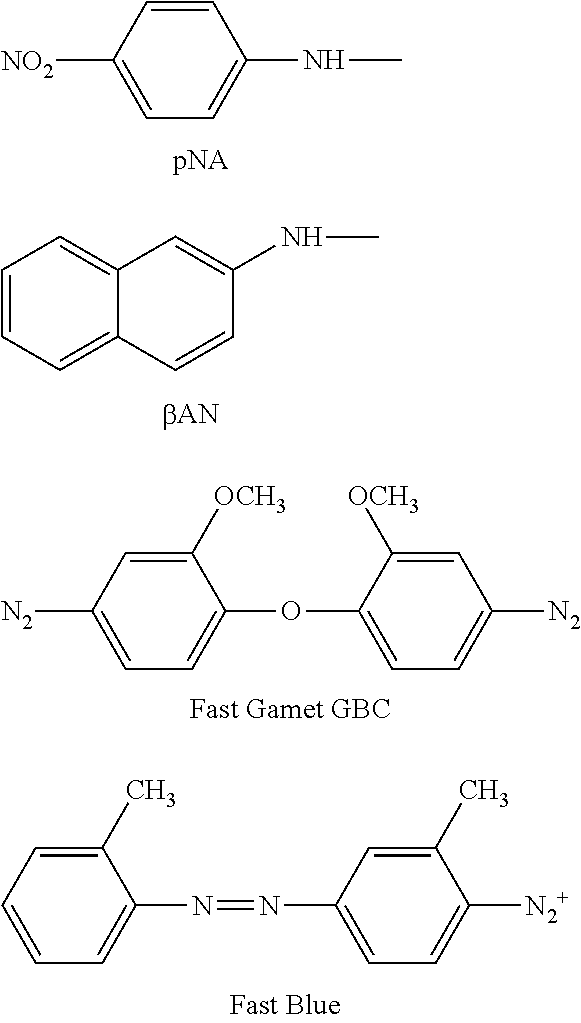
C1=CC([NO2])=CC=C1NC.C1([OCH3])=CC([N2])=CC=C1OC1=CC=C([N2])C=C1[OCH3].C1=CC=C2C(=C1)C=C(NC)C=C2.C1(C)=CC=CC=C1N=NC1=CC=C([N2+])C(C)=C1
